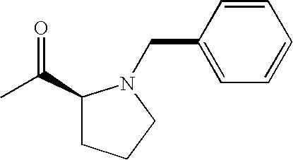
C1(C(C)=O)CCCN1CC1=CC=CC=C1
